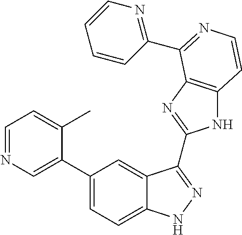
C1(C2=CN=CC=C2C)=CC=C2C(=C1)C(C1=NC3=C(N1)C=CN=C3C1=NC=CC=C1)=NN2
